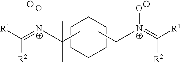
C([R2])([R1])=[N+]([O-])C(C)(C)C.C([R2])([R1])=[N+]([O-])C(C)(C)C.C1CCCCC1
